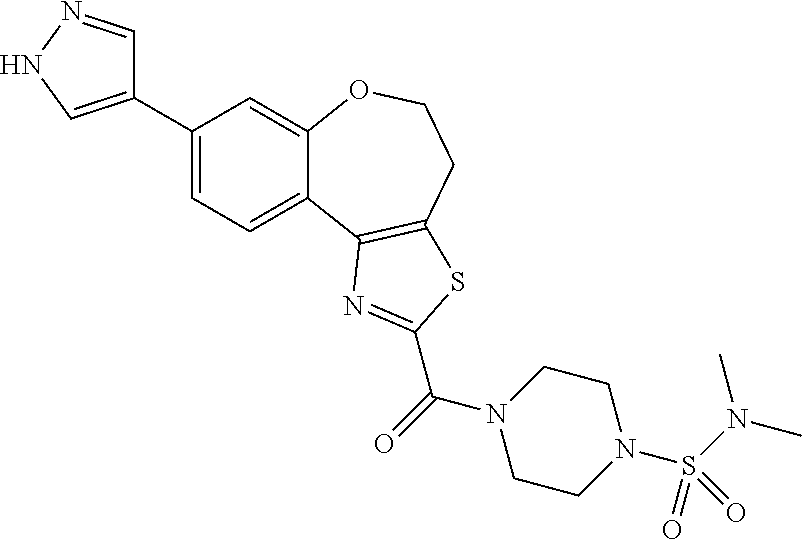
C1(C2=CNN=C2)=CC=C2C(=C1)OCCC1=C2N=C(C(N2CCN(S(N(C)C)(=O)=O)CC2)=O)S1
